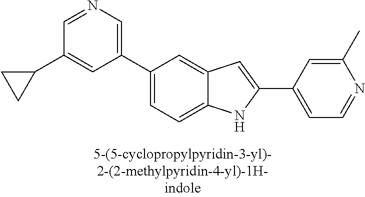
C1=NC=C(C2=CC=C3C(=C2)C=C(C2=CC=NC(C)=C2)N3)C=C1C1CC1
